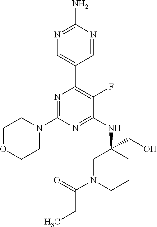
N1=C(N)N=CC(C2=C(F)C(NC3(CO)CN(C(=O)CC)CCC3)=NC(N3CCOCC3)=N2)=C1
